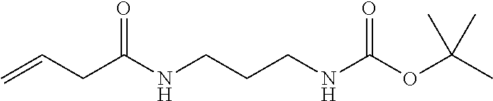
C=CCC(NCCCNC(OC(C)(C)C)=O)=O
